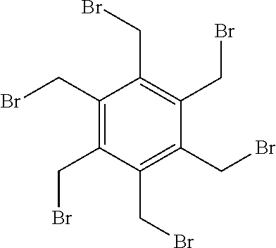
C1(CBr)=C(CBr)C(CBr)=C(CBr)C(CBr)=C1CBr
